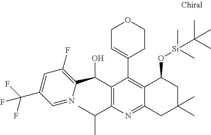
C1(C(O)C2=C(F)C=C(C(F)(F)F)C=N2)=C(C(C)C)N=C2C(=C1C1=CCOCC1)C(O[Si](C)(C)C(C)(C)C)CC(C)(C)C2
